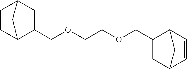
C1(COCCOCC2C3C=CC(C3)C2)CC2C=CC1C2
